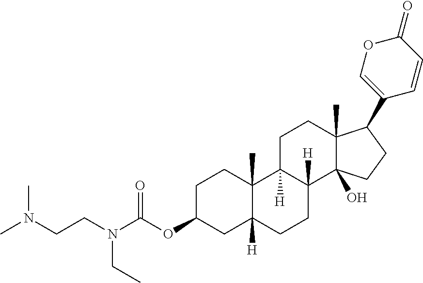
C1C(OC(N(CCN(C)C)CC)=O)CC2([H])C(C)(C1)C1([H])C([H])(CC2)C2(O)C(C)(CC1)C(C1=COC(=O)C=C1)CC2
